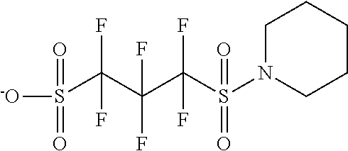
C1N(S(C(C(C(S(=O)(=O)[-O])(F)F)(F)F)(F)F)(=O)=O)CCCC1
